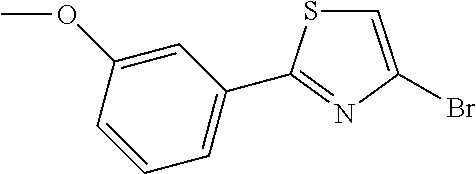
C1=C(Br)N=C(C2=CC=CC(OC)=C2)S1
